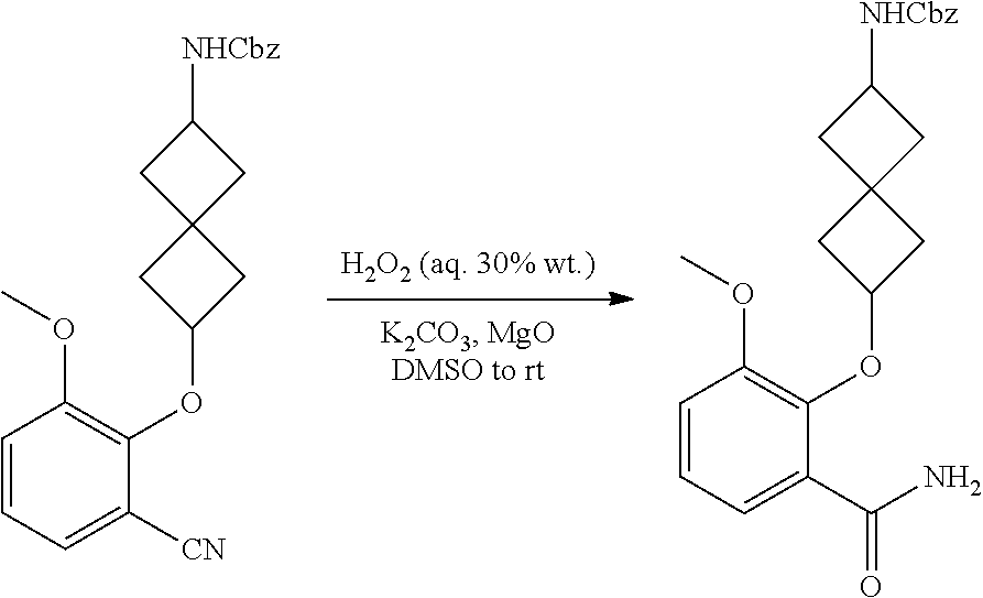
C1=CC=C([CN])C(OC2CC3(C2)CC([NHCbz])C3)=C1OC.C1=CC=C(C(N)=O)C(OC2CC3(C2)CC([NHCbz])C3)=C1OC
